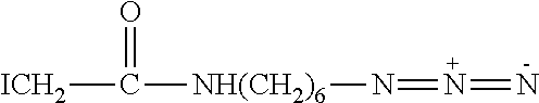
[ICH2]C(=O)[NH(CH2)6]N=N=N
